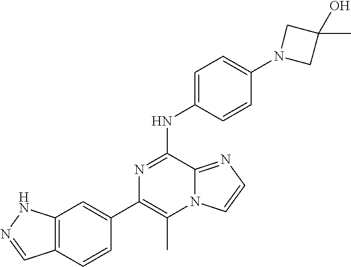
C1(C2=CC3=C(C=C2)C=NN3)=C(C)N2C(=NC=C2)C(NC2=CC=C(N3CC(C)(O)C3)C=C2)=N1
